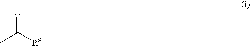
O=C([R8])C
